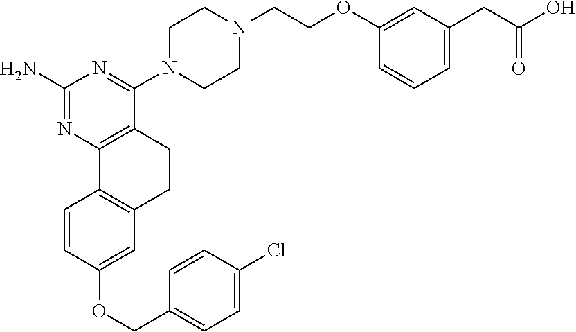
C1(N)=NC2=C(C(N3CCN(CCOC4=CC(CC(O)=O)=CC=C4)CC3)=N1)CCC1=C2C=CC(OCC2=CC=C(Cl)C=C2)=C1
